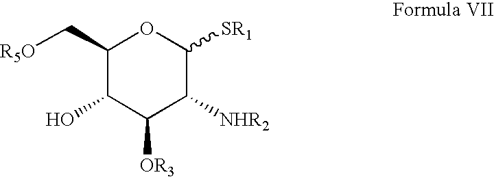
C1(C[R5O])C(O)C([OR3])C([NHR2])C([SR1])O1
